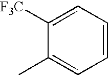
C1([F3C])=CC=CC=C1C
